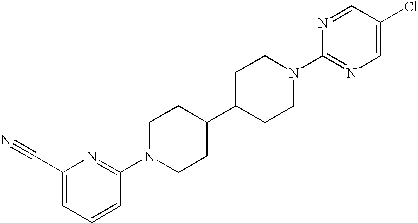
C1C(C2CCN(C3=NC(C#N)=CC=C3)CC2)CCN(C2=NC=C(Cl)C=N2)C1
